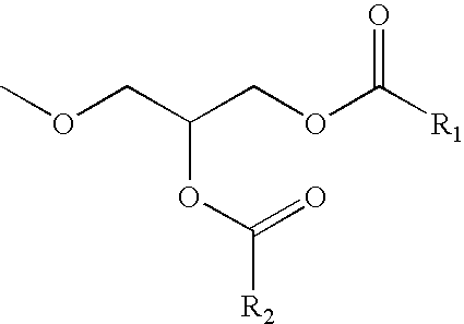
COCC(COC(=O)[R1])OC(=O)[R2]
